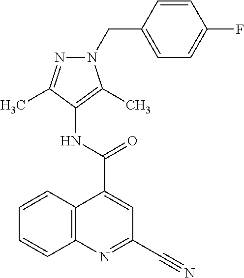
C12=C(N=C(C#N)C=C1C(NC1=C(C)N(CC3=CC=C(F)C=C3)N=C1C)=O)C=CC=C2
